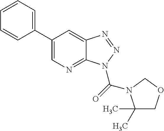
C1=CC=C(C2=CN=C3C(=C2)N=NN3C(=O)N2C(C)(C)COC2)C=C1
